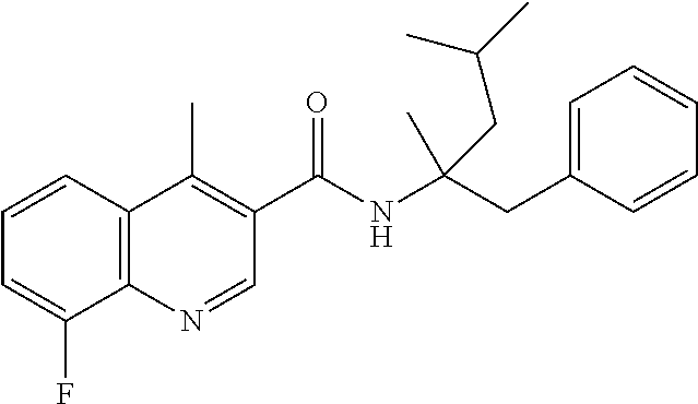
C1=CC2=C(C(F)=C1)N=CC(C(NC(CC1=CC=CC=C1)(C)CC(C)C)=O)=C2C
